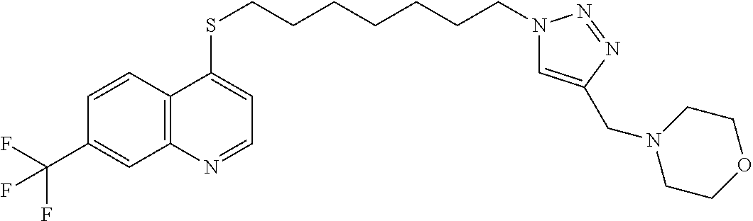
C12=C(C=CC(C(F)(F)F)=C1)C(SCCCCCCCN1C=C(CN3CCOCC3)N=N1)=CC=N2
